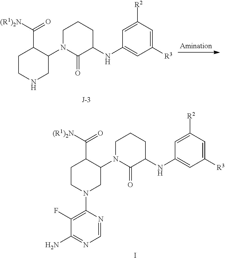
I.C1CN(C2=C(F)C(N)=NC=N2)CC(N2C(=O)C(NC3=CC([R3])=CC([R2])=C3)CCC2)C1C([(R1)2N])=O.C1CNCC(N2C(=O)C(NC3=CC([R3])=CC([R2])=C3)CCC2)C1C([(R1)2N])=O
